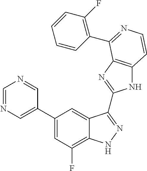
C1(C2=CN=CN=C2)=CC(F)=C2C(=C1)C(C1=NC3=C(N1)C=CN=C3C1=C(F)C=CC=C1)=NN2
